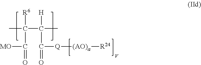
CC(C(C)([H])C(=O)[Q][(AO)a][R24])([R6])C(=O)[MO]
